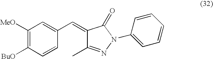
C1([MeO])=C([BuO])C=CC(C=C2C(C)=NN(C3=CC=CC=C3)C2=O)=C1
